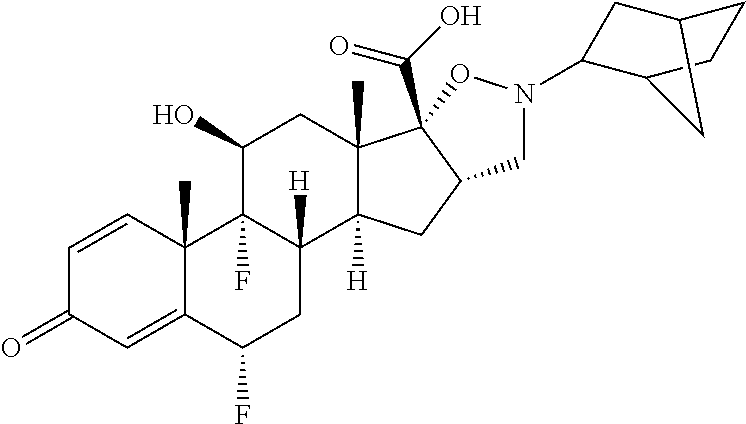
C1=CC2(C)C(=CC1=O)C(F)CC1([H])C2(F)C(O)CC2(C)C1([H])CC1C2(C(O)=O)ON(C2CC3CCC2C3)C1
